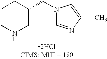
N1(CC2CCCNC2)C=NC(C)=C1
